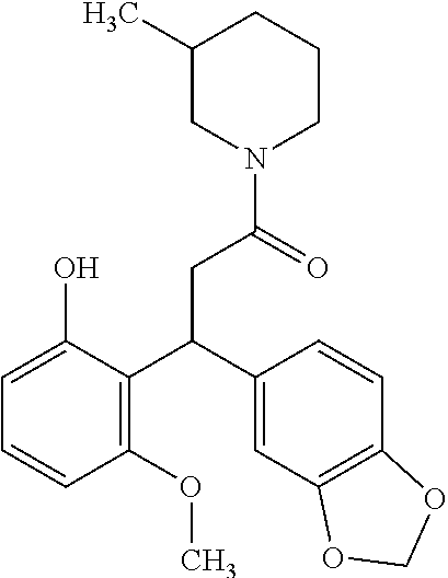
C1=C(O)C(C(C2=CC3=C(C=C2)OCO3)CC(N2CCCC(C)C2)=O)=C(OC)C=C1
